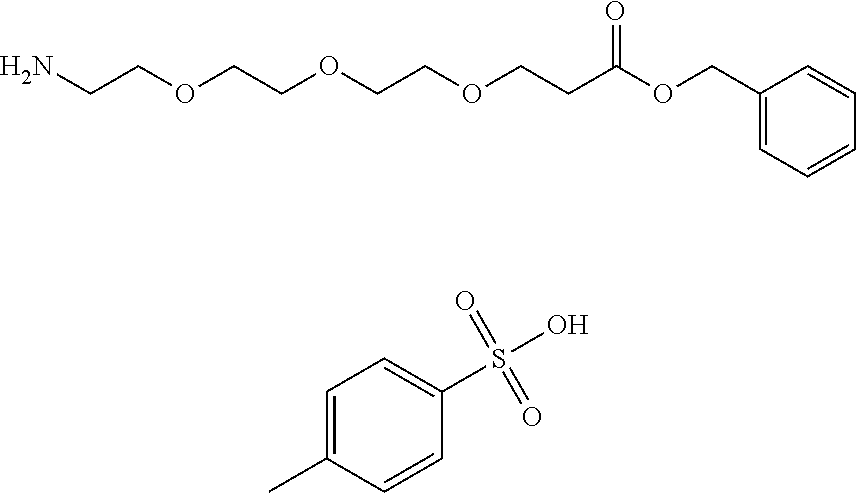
C(OCCOCCOCCC(OCC1=CC=CC=C1)=O)CN.C1=C(C)C=CC(S(O)(=O)=O)=C1
